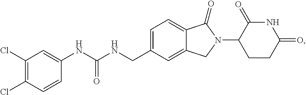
C1=C(CNC(NC2=CC(Cl)=C(Cl)C=C2)=O)C=C2C(=C1)C(=O)N(C1CCC(=O)NC1=O)C2
